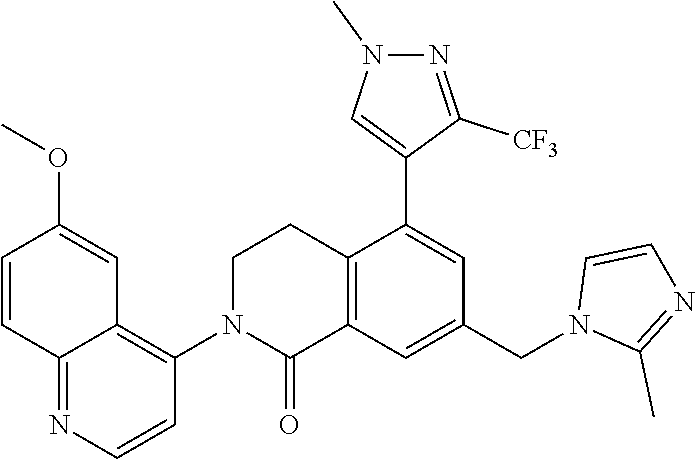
C12=C(C=C(CN3C(C)=NC=C3)C=C1C1=CN(C)N=C1[CF3])C(=O)N(C1=C3C(=NC=C1)C=CC(OC)=C3)CC2
